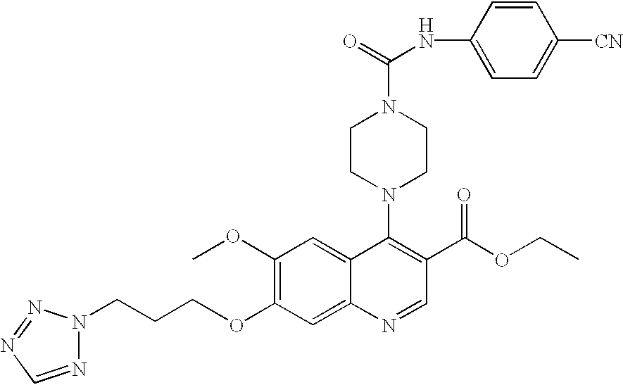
O(C1=C(OC)C=C2C(=C1)N=CC(C(OCC)=O)=C2N1CCN(C(=O)NC2=CC=C([CN])C=C2)CC1)CCCN1N=CN=N1
